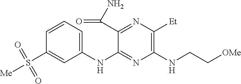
C1(NC2=NC(NCC[OMe])=C([Et])N=C2C(N)=O)=CC=CC(S([Me])(=O)=O)=C1
